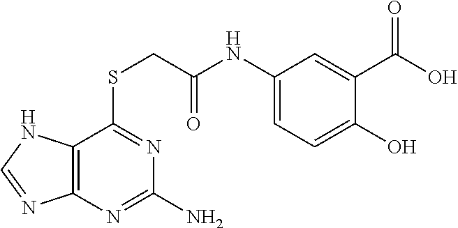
C12=C(N=C(N)N=C1SCC(NC1=CC=C(O)C(C(O)=O)=C1)=O)N=CN2
